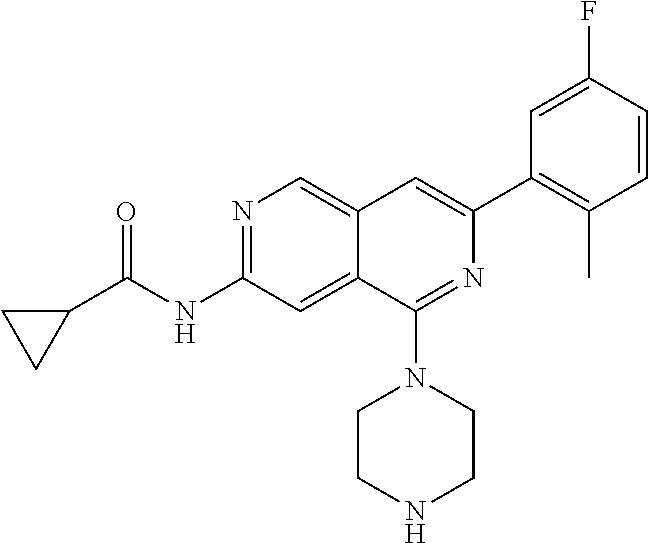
N1=C(NC(C2CC2)=O)C=C2C(=C1)C=C(C1=C(C)C=CC(F)=C1)N=C2N1CCNCC1
